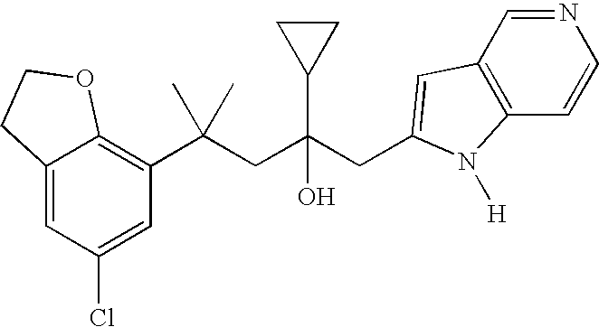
C12=CC(Cl)=CC(C(CC(CC3=CC4=C(C=CN=C4)N3[H])(C3CC3)O)(C)C)=C1OCC2
